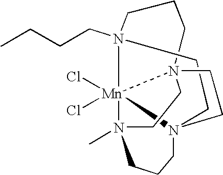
N12(CCCC)CCCN34CCN5(C)[Mn]13(Cl)(Cl)N(CC4)(CC2)CCC5
